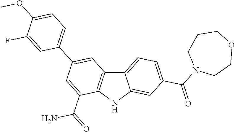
C12=CC=C(C(N3CCOCCC3)=O)C=C1NC1=C2C=C(C2=CC=C(OC)C(F)=C2)C=C1C(=O)N
